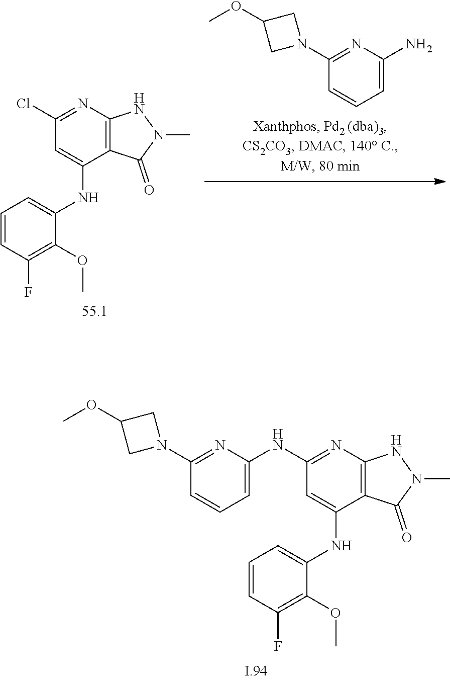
C1(N2CC(OC)C2)=NC(N)=CC=C1.C12=C(N=C(Cl)C=C1NC1=CC=CC(F)=C1OC)NN(C)C2=O.C12=C(N=C(NC3=CC=CC(N4CC(OC)C4)=N3)C=C1NC1=CC=CC(F)=C1OC)NN(C)C2=O
